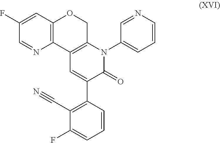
C1(F)=CC2=C(N=C1)C1=C(CO2)N(C2=CC=CN=C2)C(=O)C(C2=C(C#N)C(F)=CC=C2)=C1
